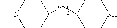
C1CN(C)CCC1CC1CCNCC1
